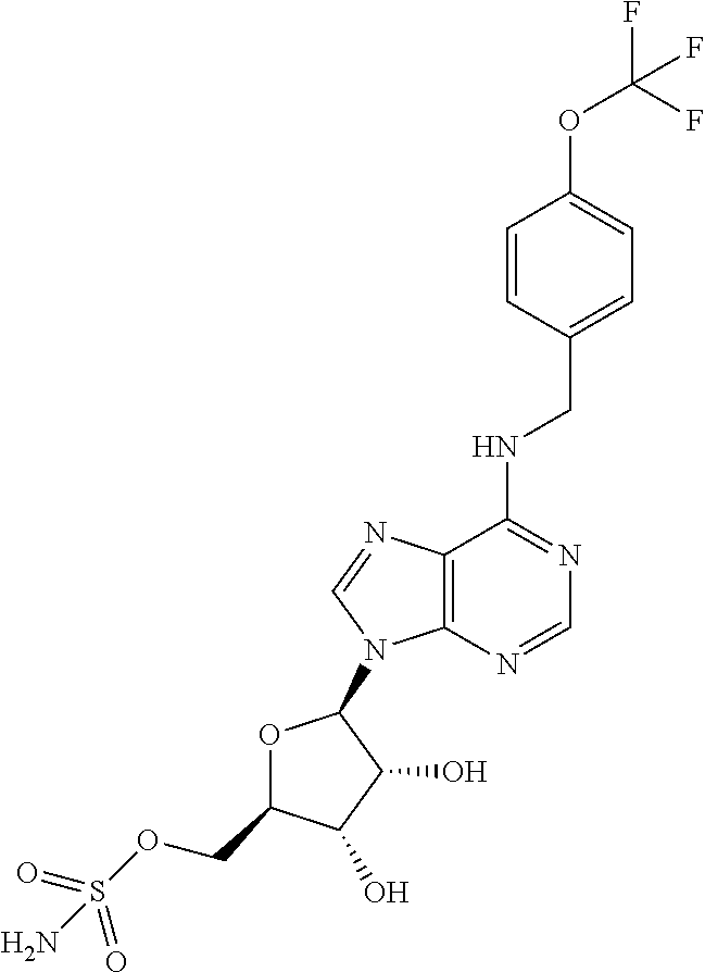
N(C1=NC=NC2=C1N=CN2C1OC(COS(=O)(=O)N)C(O)C1O)CC1=CC=C(OC(F)(F)F)C=C1
